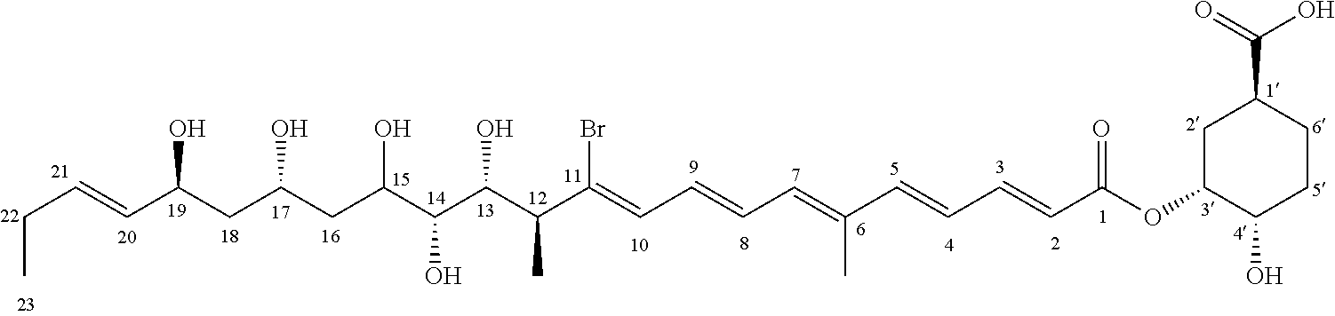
C(C=CC(CC(CC(C(C(C(C(=CC=CC=C(C=CC=CC(OC1CC(C(=O)O)CCC1O)=O)C)Br)C)O)O)O)O)O)C
